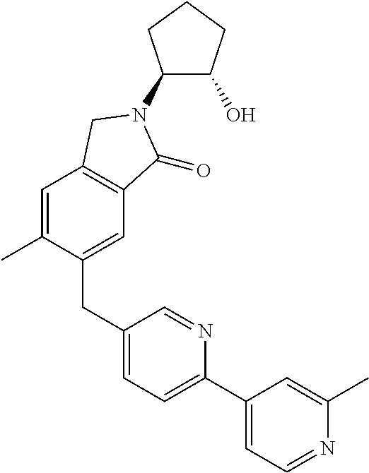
C1(CC2=CC=C(C3=CC=NC(C)=C3)N=C2)=CC2=C(C=C1C)CN(C1C(O)CCC1)C2=O
